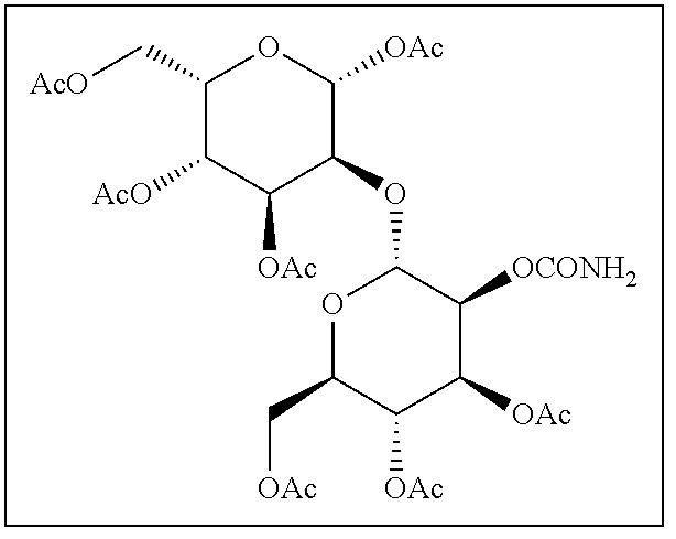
C1(C[AcO])C([AcO])C([OAc])C(OC2OC(C[OAc])C([OAc])C([OAc])C2[OCONH2])C([OAc])O1
